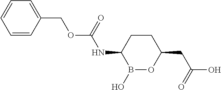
C1CC(NC(OCC2=CC=CC=C2)=O)B(O)OC1CC(O)=O
